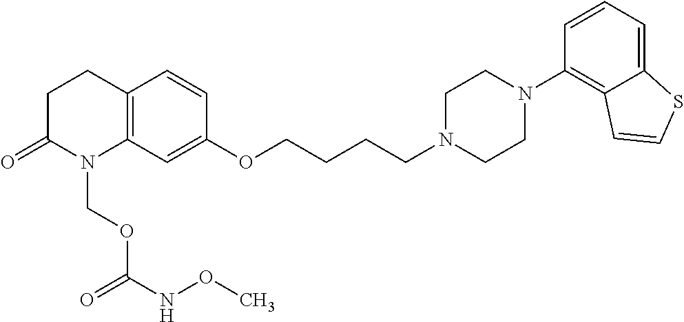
C1C(=O)N(COC(NOC)=O)C2=C(C1)C=CC(OCCCCN1CCN(C3=C4C(=CC=C3)SC=C4)CC1)=C2
